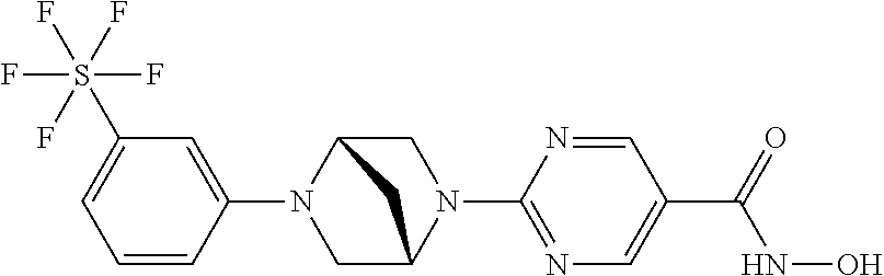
C1=CC(N2C3CN(C4=NC=C(C(=O)NO)C=N4)C(C2)C3)=CC(S(F)(F)(F)(F)F)=C1
